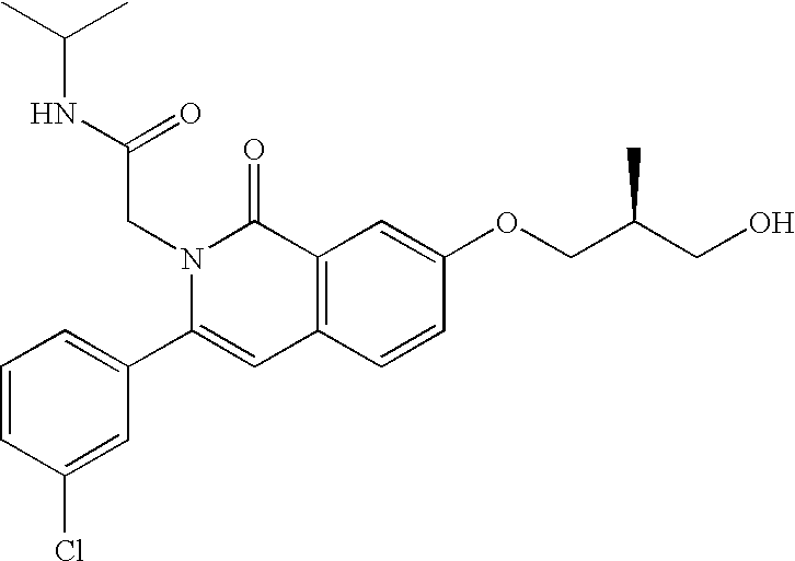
C1=CC(Cl)=CC(C2=CC3=C(C(=O)N2CC(=O)NC(C)C)C=C(OCC(CO)C)C=C3)=C1
